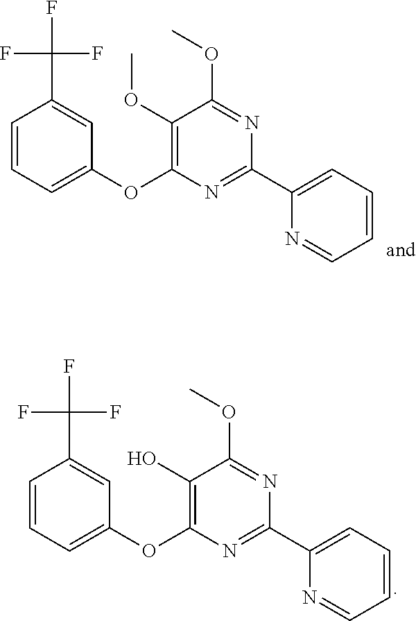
C1=CC=C(OC2=C(O)C(OC)=NC(C3=CC=CC=N3)=N2)C=C1C(F)(F)F.C1=CC=C(OC2=C(OC)C(OC)=NC(C3=CC=CC=N3)=N2)C=C1C(F)(F)F
